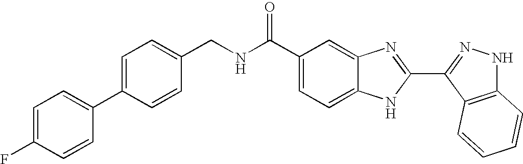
C1(C(NCC2=CC=C(C3=CC=C(F)C=C3)C=C2)=O)=CC=C2C(=C1)N=C(C1=NNC3=C1C=CC=C3)N2
